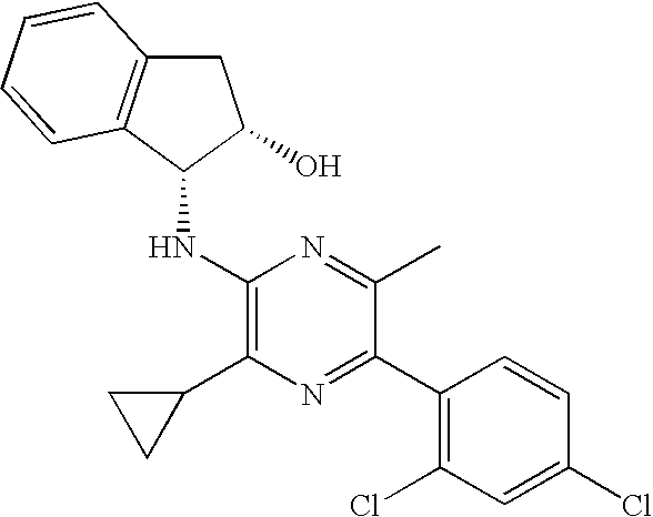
C1(NC2C(O)CC3=C2C=CC=C3)=C(C2CC2)N=C(C2=C(Cl)C=C(Cl)C=C2)C(C)=N1
